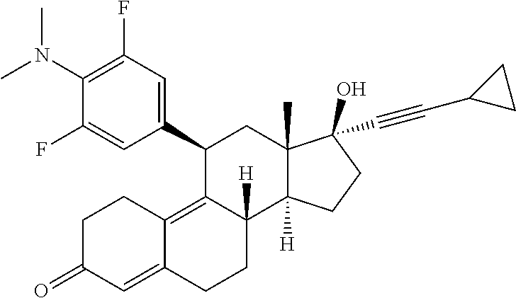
C1(C2=CC(F)=C(N(C)C)C(F)=C2)C2=C3C(=CC(=O)CC3)CCC2([H])C2([H])C(C)(C1)C(C#CC1CC1)(O)CC2
